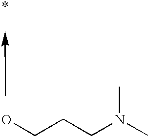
OCCCN(C)C
